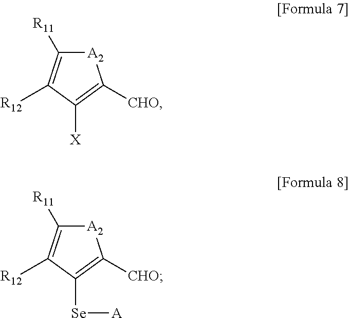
[A2]1C([R11])=C([R12])C([X])=C1[CHO].[A2]1C([R11])=C([R12])C([Se][A])=C1[CHO]
